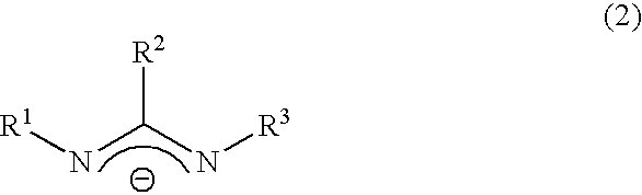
[R1]NC(N[R3])[R2]
